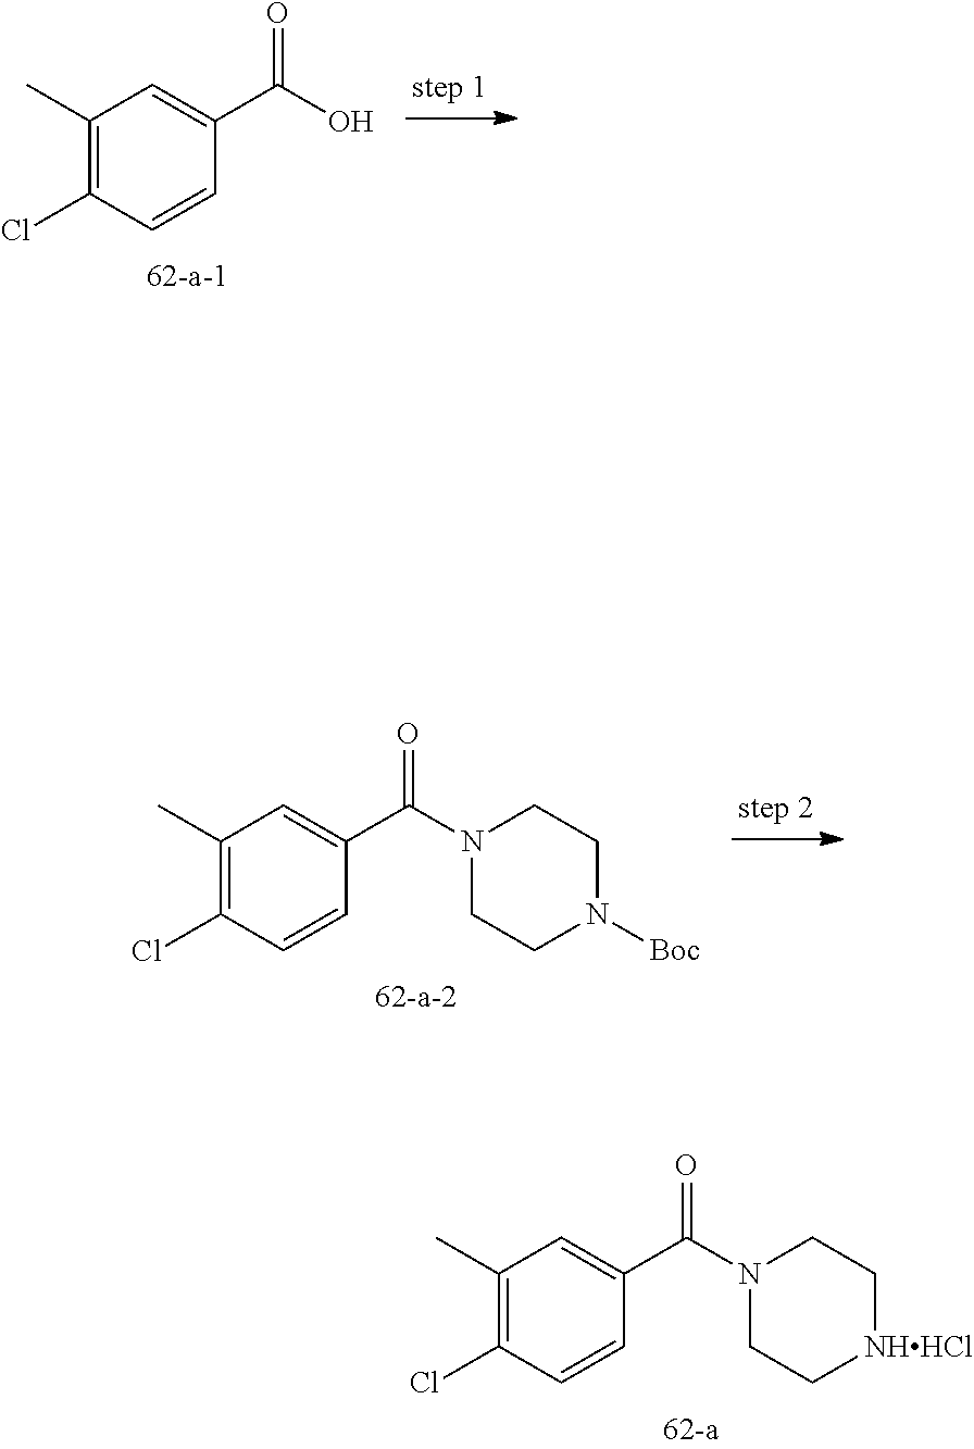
C1(C)=C(Cl)C=CC(C(O)=O)=C1.C1CN([Boc])CCN1C(C1=CC(C)=C(Cl)C=C1)=O.C1C[NHHCl]CCN1C(C1=CC(C)=C(Cl)C=C1)=O
